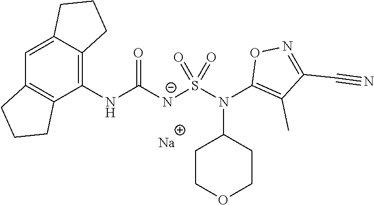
[Na].C1(NC([N-]S(N(C2=C(C)C(C#N)=NO2)C2CCOCC2)(=O)=O)=O)=C2C(=CC3=C1CCC3)CCC2
